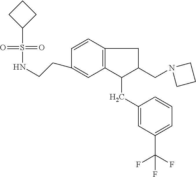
S(=O)(=O)(C1CCC1)NCCC1=CC2=C(C=C1)CC(CN1CCC1)C2CC1=CC(C(F)(F)F)=CC=C1
